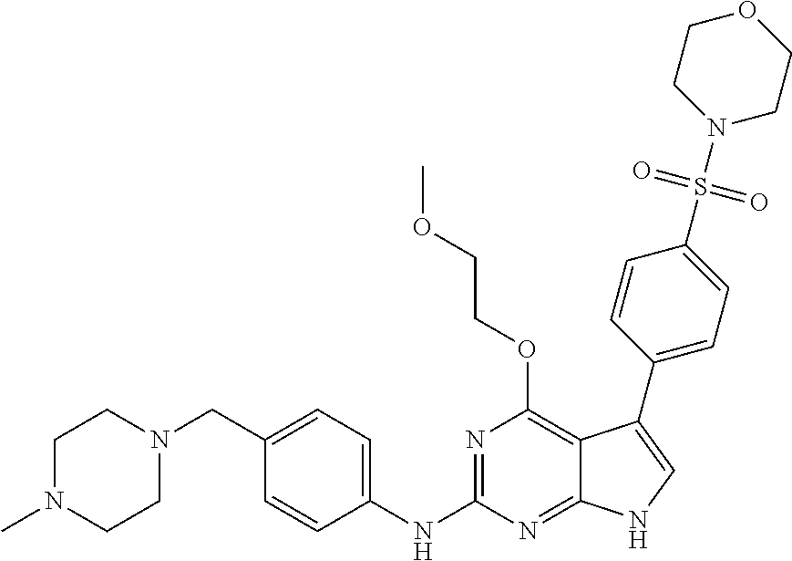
C1N(C)CCN(CC2=CC=C(NC3=NC(OCCOC)=C4C(=N3)NC=C4C3=CC=C(S(N4CCOCC4)(=O)=O)C=C3)C=C2)C1
